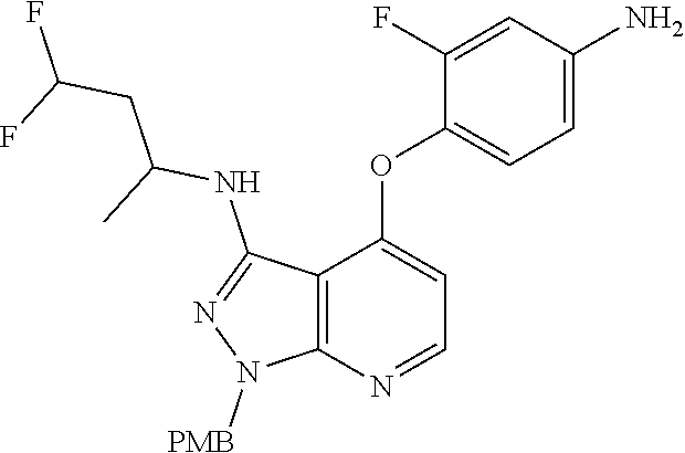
C12=C(N=CC=C1OC1=CC=C(N)C=C1F)N([PMB])N=C2NC(CC(F)F)C
